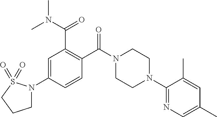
C1=C(N2CCCS2(=O)=O)C=CC(C(N2CCN(C3=NC=C(C)C=C3C)CC2)=O)=C1C(N(C)C)=O
